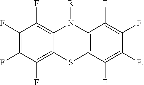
C1(F)=C(F)C(F)=C2C(=C1F)N([R])C1=C(S2)C(F)=C(F)C(F)=C1F
